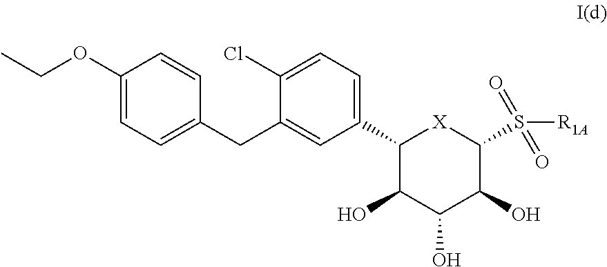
C1(OCC)=CC=C(CC2=CC(C3C(O)C(O)C(O)C(S([R1A])(=O)=O)[X]3)=CC=C2Cl)C=C1
